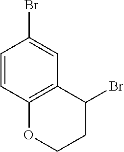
C1=CC2=C(C=C1Br)C(Br)CCO2
